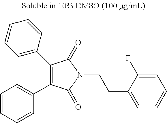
C1(C2=CC=CC=C2)=C(C2=CC=CC=C2)C(=O)N(CCC2=CC=CC=C2F)C1=O
